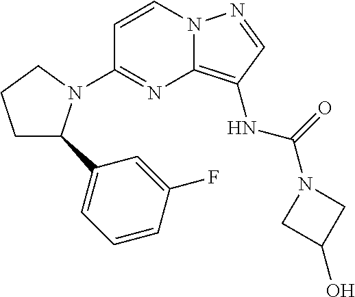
C1=CN2C(=C(NC(N3CC(O)C3)=O)C=N2)N=C1N1C(C2=CC=CC(F)=C2)CCC1
